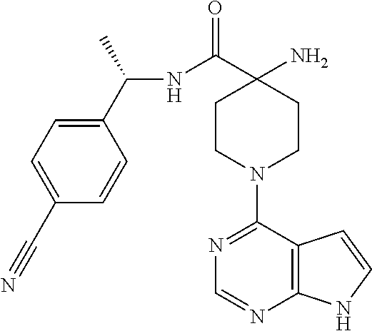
N(C(C1(N)CCN(C2=NC=NC3=C2C=CN3)CC1)=O)C(C1=CC=C(C#N)C=C1)C
